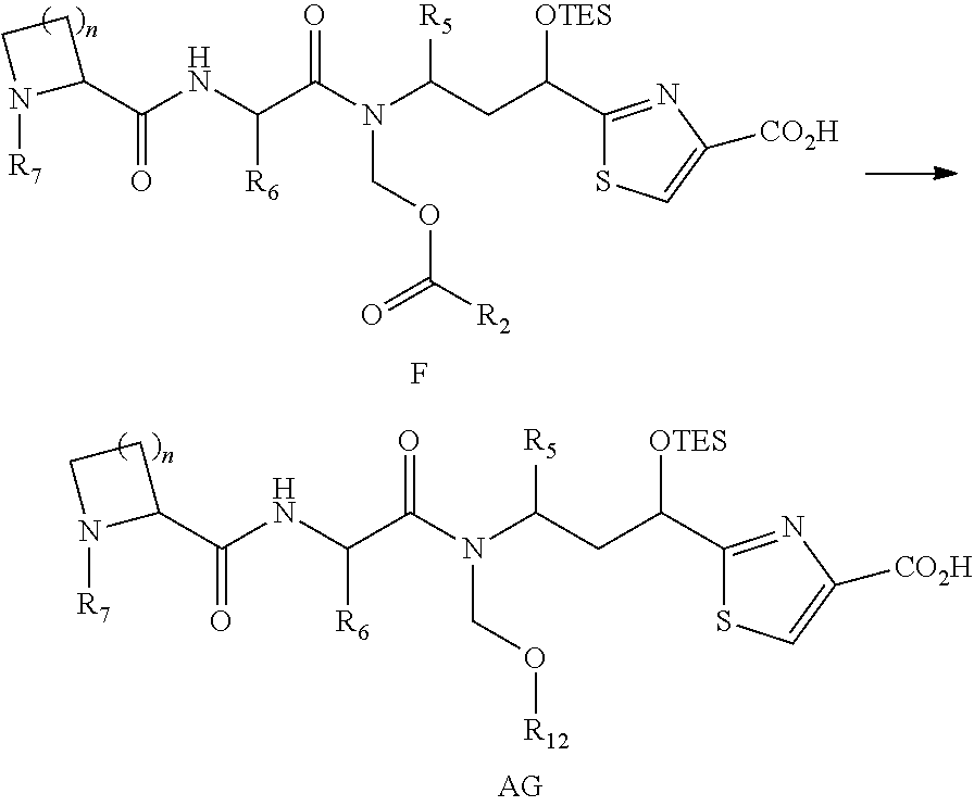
C(C(N(C(CC([OTES])C1=NC([CO2H])=CS1)[R5])COC([R2])=O)=O)(NC(C1CCN1[R7])=O)[R6].F.C(C(N(C(CC([OTES])C1=NC([CO2H])=CS1)[R5])CO[R12])=O)(NC(C1CCN1[R7])=O)[R6]
